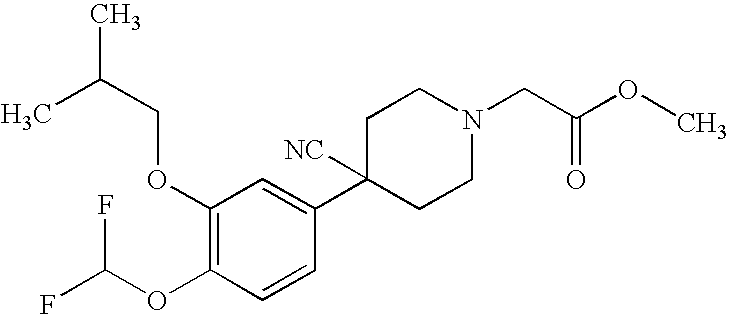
C1(OCC(C)C)=C(OC(F)F)C=CC(C2([NC])CCN(CC(OC)=O)CC2)=C1
